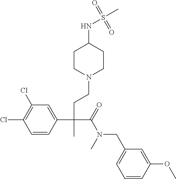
C1=CC(C(CCN2CCC(NS(C)(=O)=O)CC2)(C(=O)N(CC2=CC=CC(OC)=C2)C)C)=CC(Cl)=C1Cl
